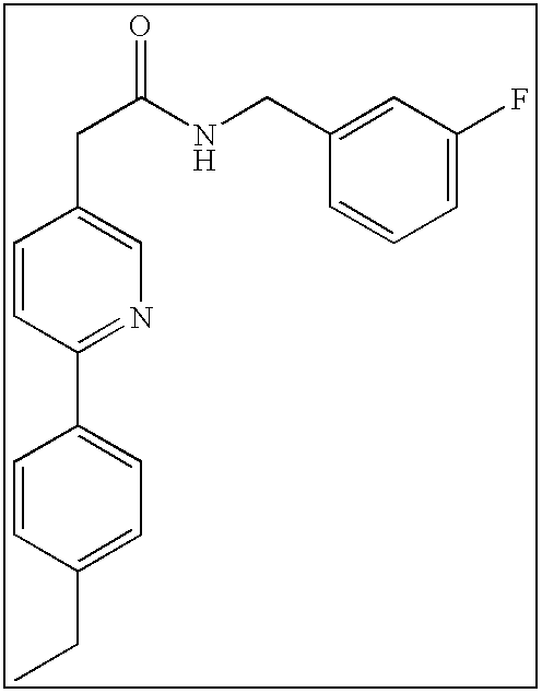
C1=CC(CC)=CC=C1C1=NC=C(CC(NCC2=CC(F)=CC=C2)=O)C=C1
